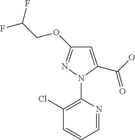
N1(C2=C(Cl)C=CC=N2)C(C(O)=O)=CC(OCC(F)F)=N1
